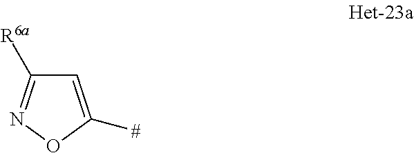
C1=C([#])ON=C1[R6a]
